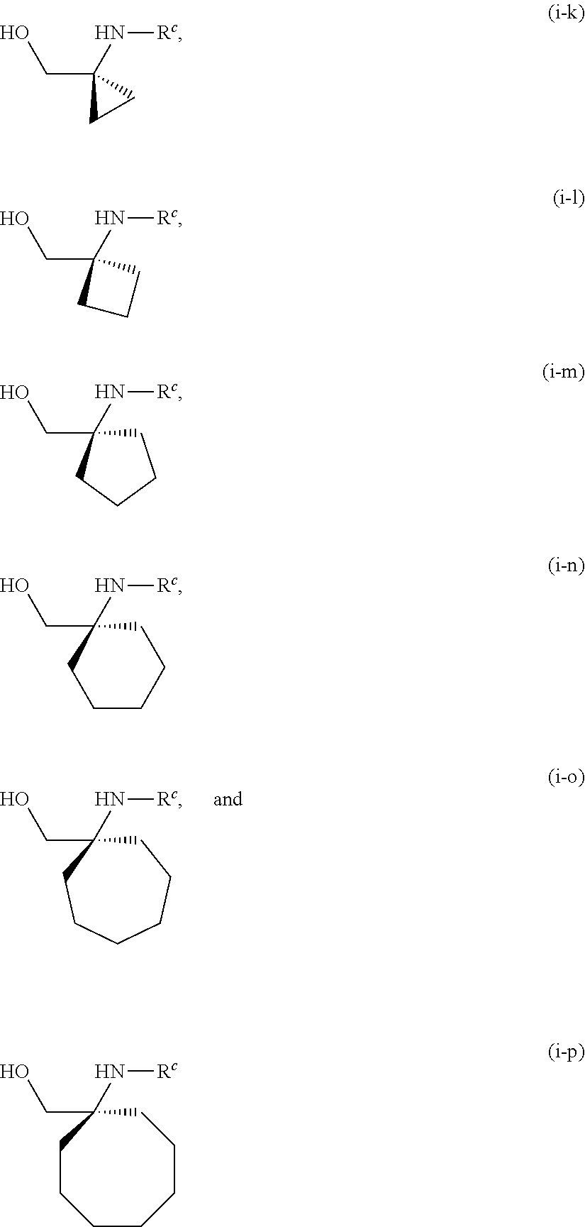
C(O)C1(N[Rc])CCCCCC1.C(C1(N[Rc])CC1)O.C(C1(N[Rc])CCC1)O.C(O)C1(N[Rc])CCCC1.C(O)C1(N[Rc])CCCCC1.C(O)C1(N[Rc])CCCCCCC1
